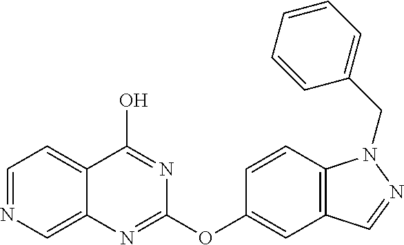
C1(OC2=NC3=CN=CC=C3C(O)=N2)=CC2=C(C=C1)N(CC1=CC=CC=C1)N=C2
